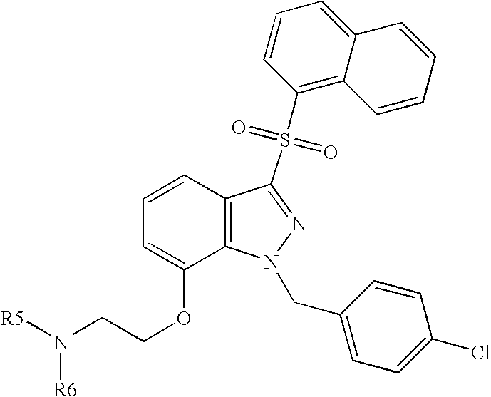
[R5]N([R6])CCOC1=CC=CC2=C1N(CC1=CC=C(Cl)C=C1)N=C2S(=O)(=O)C1=C2C(=CC=C1)C=CC=C2
